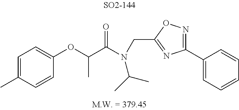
C1(OC(C(N(CC2=NC(C3=CC=CC=C3)=NO2)C(C)C)=O)C)=CC=C(C)C=C1
